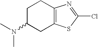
C1C(N(C)C)CC2=C(C1)N=C(Cl)S2
